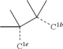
C(C([C1b])(C)C)(C)(C)[C1e]
